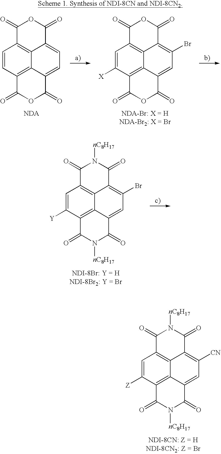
C1=CC2=C3C4=C1C(=O)OC(=O)C4=CC=C3C(=O)OC2=O.C1=C([X])C2=C3C4=C1C(=O)OC(=O)C4=C(Br)C=C3C(=O)OC2=O.C1=C([Y])C2=C3C4=C1C(=O)N([nC8H17])C(=O)C4=C(Br)C=C3C(=O)N([nC8H17])C2=O.C1=C([Z])C2=C3C4=C1C(=O)N([nC8H17])C(=O)C4=C([CN])C=C3C(=O)N([nC8H17])C2=O
